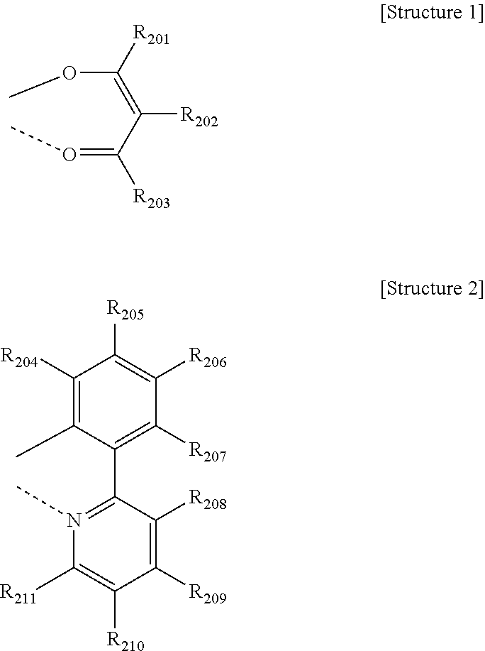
C1([R206])=C([R205])C([R204])=C(C)C(C2=N(C)C([R211])=C([R210])C([R209])=C2[R208])=C1[R207].O(C(=C(C(=OC)[R203])[R202])[R201])C
